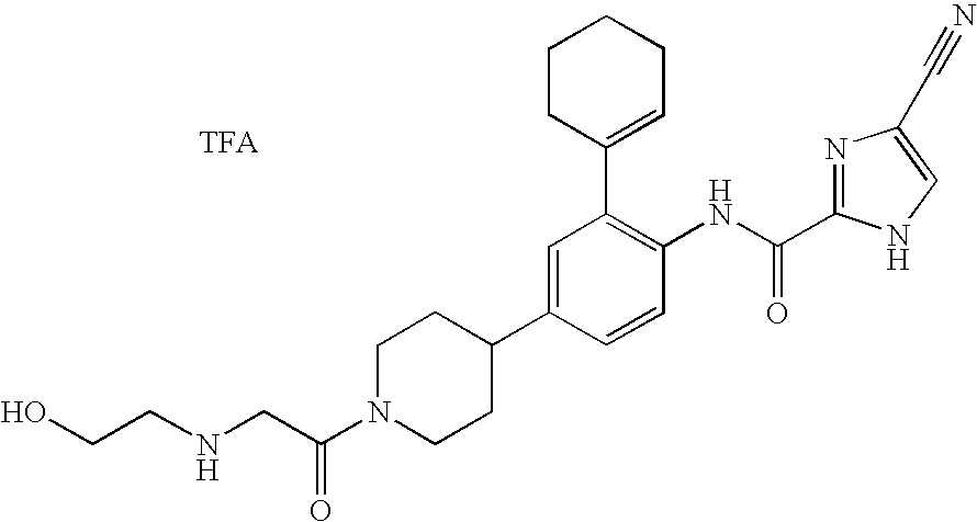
C1CC(C2=C(NC(=O)C3=NC(C#N)=CN3)C=CC(C3CCN(C(CNCCO)=O)CC3)=C2)=CCC1
